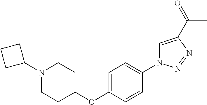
N1(C2CCC2)CCC(OC2=CC=C(N3C=C(C(=O)C)N=N3)C=C2)CC1
